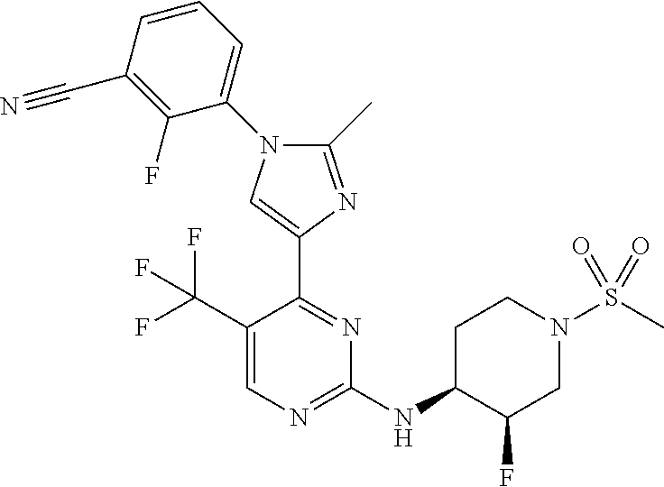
C1(NC2C(F)CN(S(C)(=O)=O)CC2)=NC=C(C(F)(F)F)C(C2=CN(C3=CC=CC(C#N)=C3F)C(C)=N2)=N1
